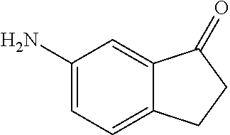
C1(N)=CC=C2C(=C1)C(=O)CC2
